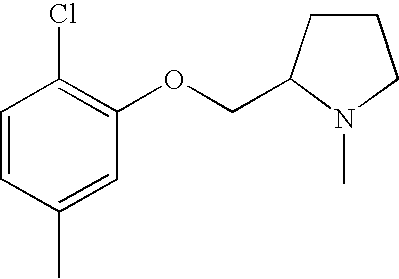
C1=CC(C)=CC(OCC2CCCN2C)=C1Cl
